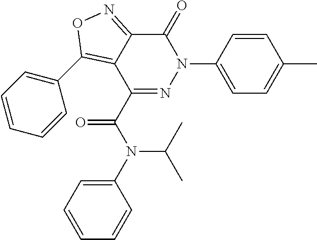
C1(=O)C2=NOC(C3=CC=CC=C3)=C2C(C(N(C(C)C)C2=CC=CC=C2)=O)=NN1C1=CC=C(C)C=C1
